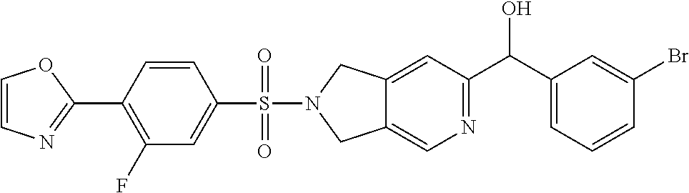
C12=CC(C(C3=CC=CC(Br)=C3)O)=NC=C1CN(S(C1=CC(F)=C(C3=NC=CO3)C=C1)(=O)=O)C2
